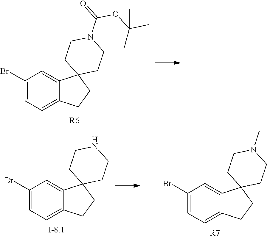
C1(Br)=CC=C2C(=C1)C1(CC2)CCN(C(=O)OC(C)(C)C)CC1.[R6].C1(Br)=CC=C2C(=C1)C1(CC2)CCNCC1.[I-8.1].C1(Br)=CC=C2C(=C1)C1(CC2)CCN(C)CC1.[R7]
